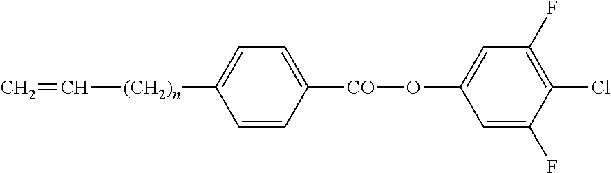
C1=CC([CO]OC2=CC(F)=C(Cl)C(F)=C2)=CC=C1[(CH2)n]C=C
